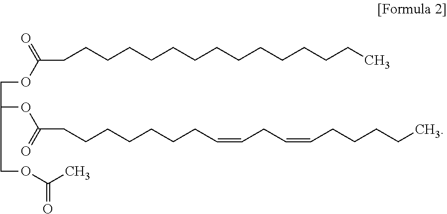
C(C(OC(CCCCCCCC=CCC=CCCCCC)=O)COC(C)=O)OC(CCCCCCCCCCCCCCC)=O
